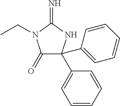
C1(=O)C(C2=CC=CC=C2)(C2=CC=CC=C2)NC(=N)N1CC
